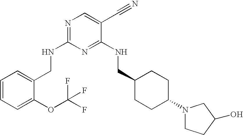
C1(CNC2=NC=C(C#N)C(NCC3CCC(N4CCC(O)C4)CC3)=N2)=CC=CC=C1OC(F)(F)F
